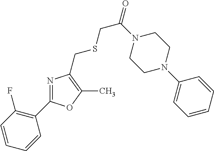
C1=CC(F)=C(C2=NC(CSCC(=O)N3CCN(C4=CC=CC=C4)CC3)=C(C)O2)C=C1
